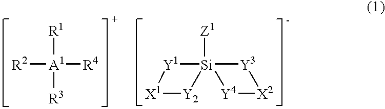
[R2][A1]([R4])([R1])[R3].[Y1]1[Si]2([Z1])([Y3][X2][Y4]2)[Y2][X1]1
